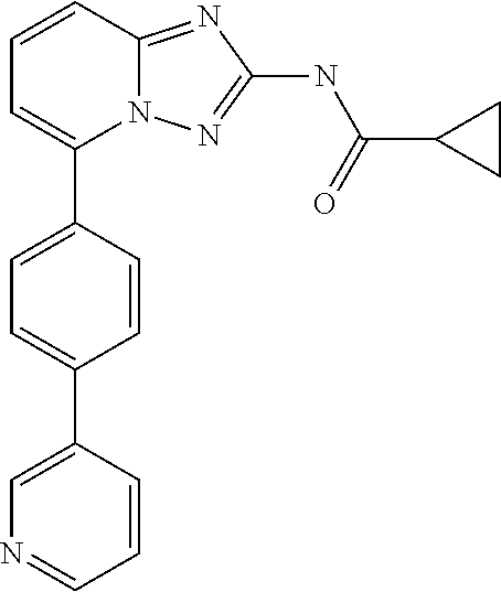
C1=CC2=NC(NC(C3CC3)=O)=NN2C(C2=CC=C(C3=CN=CC=C3)C=C2)=C1
